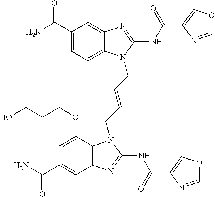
C1(C(N)=O)=CC=C2C(=C1)N=C(NC(=O)C1=COC=N1)N2CC=CCN1C2=C(C=C(C(N)=O)C=C2OCCCO)N=C1NC(=O)C1=COC=N1
